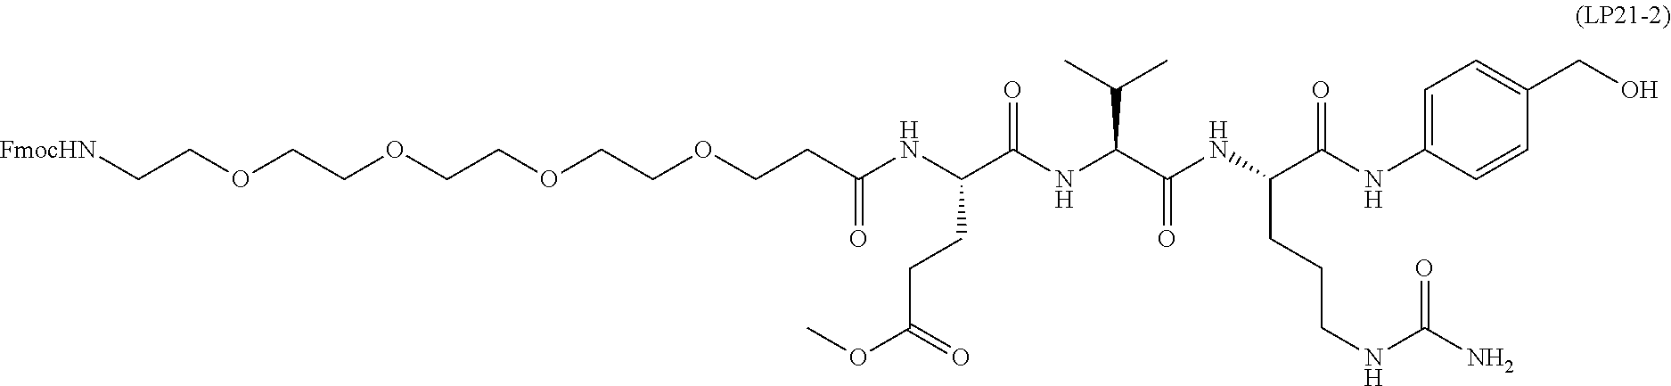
C1=C(NC(C(NC(C(NC(C(NC(CCOCCOCCOCCOCC[FmocHN])=O)CCC(OC)=O)=O)C(C)C)=O)CCCNC(N)=O)=O)C=CC(CO)=C1
